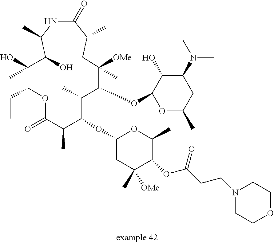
C1(OC2C(C)C(OC3OC(C)CC(N(C)C)C3O)C([OMe])(C)CC(C)C(=O)NC(C)C(O)C(C)(O)C(CC)OC(=O)C2C)CC(C)([OMe])C(OC(CCN2CCOCC2)=O)C(C)O1
